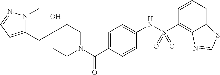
C1(CC2(O)CCN(C(=O)C3=CC=C(NS(C4=C5C(=CC=C4)SC=N5)(=O)=O)C=C3)CC2)=CC=NN1C
